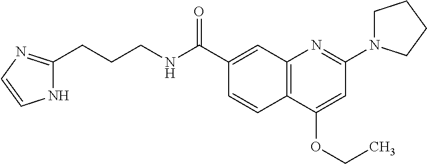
C1(C(NCCCC2=NC=CN2)=O)=CC2=C(C=C1)C(OCC)=CC(N1CCCC1)=N2
